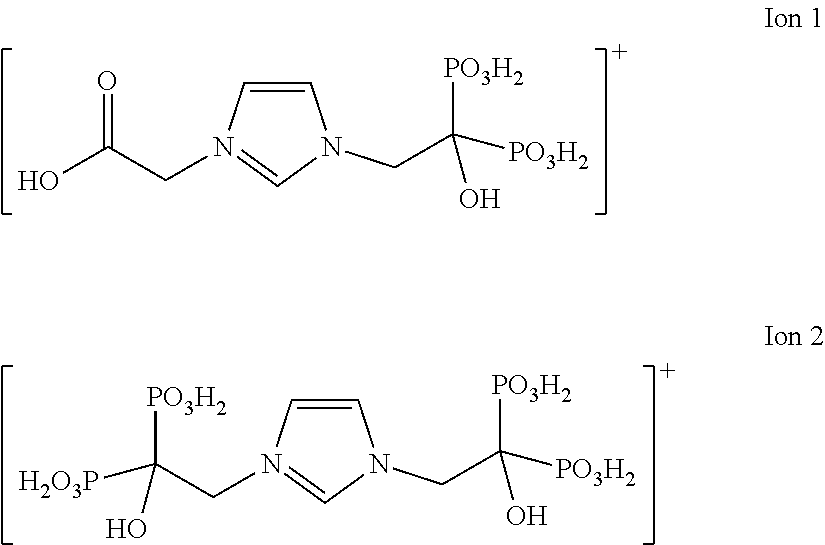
OC(CN1=CN(CC([PO3H2])([PO3H2])O)C=C1)=O.C1=CN(CC([PO3H2])([PO3H2])O)C=N1CC([H2O3P])([PO3H2])O
